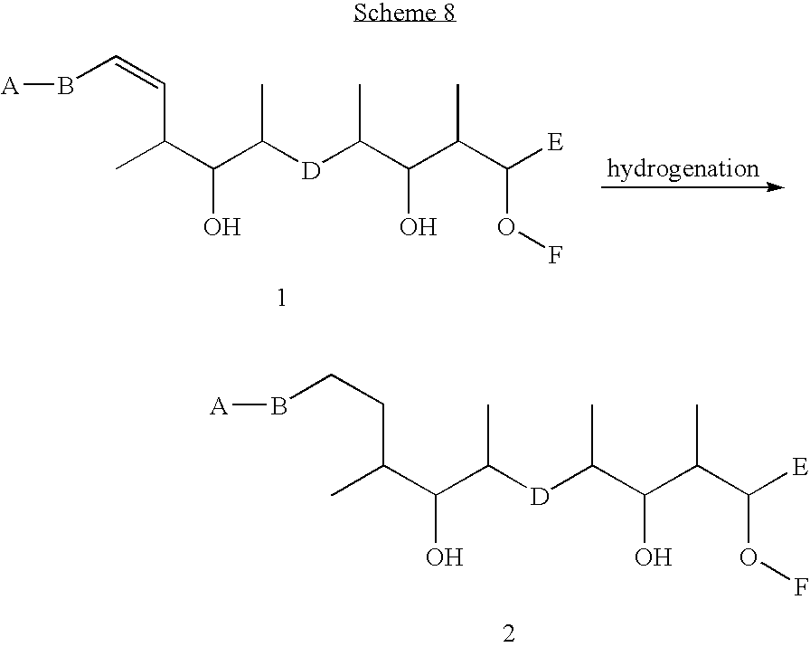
CC(C(C([D]C(C(C(C([E])OF)C)O)C)C)O)CCB[A].CC(C(C([D]C(C(C(C([E])OF)C)O)C)C)O)C=CB[A]
